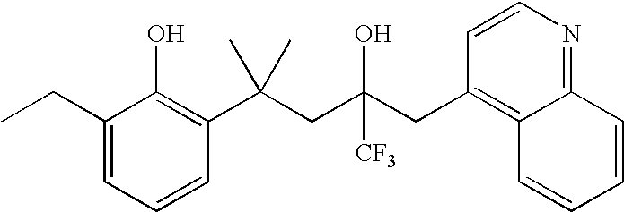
C1(CC)=CC=CC(C(CC(CC2=C3C(=NC=C2)C=CC=C3)(O)[CF3])(C)C)=C1O
